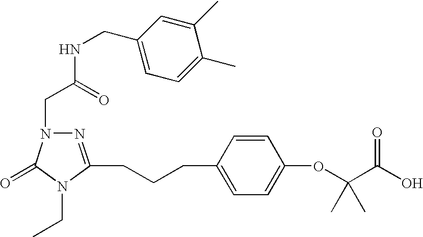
N1=C(CCCC2=CC=C(OC(C(O)=O)(C)C)C=C2)N(CC)C(=O)N1CC(NCC1=CC=C(C)C(C)=C1)=O
